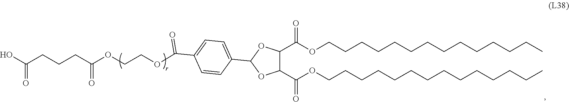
OC(CCCC(OCCOC(C1=CC=C(C2OC(C(=O)OCCCCCCCCCCCCCC)C(C(=O)OCCCCCCCCCCCCCC)O2)C=C1)=O)=O)=O
